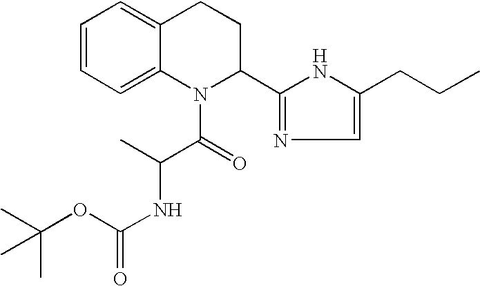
C1=CC=C2C(=C1)CCC(C1=NC=C(CCC)N1)N2C(C(NC(=O)OC(C)(C)C)C)=O
